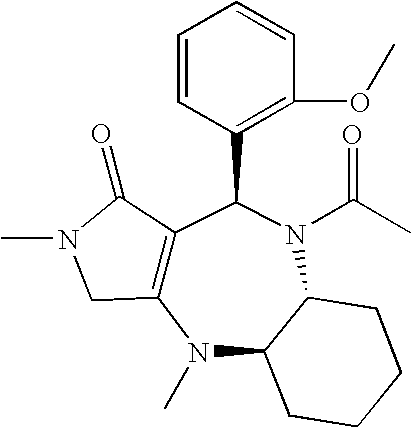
C12=C(N(C)C3C(N(C(C)=O)C1C1=C(OC)C=CC=C1)CCCC3)CN(C)C2=O
